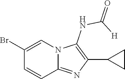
BrC1=CN2C(=NC(C3CC3)=C2NC(=O)[H])C=C1
